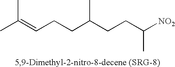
CC(=CCCC(CCC([NO2])C)C)C
